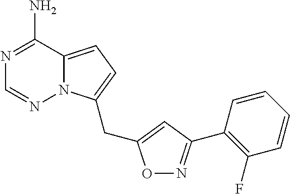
C12=CC=C(CC3=CC(C4=C(F)C=CC=C4)=NO3)N1N=CN=C2N
